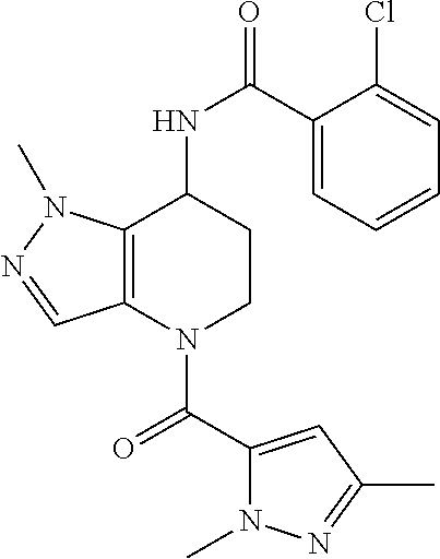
C1(C(NC2CCN(C(C3=CC(C)=NN3C)=O)C3=C2N(C)N=C3)=O)=CC=CC=C1Cl
